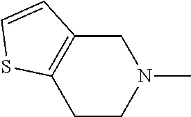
C1C2=C(CCN1C)SC=C2
